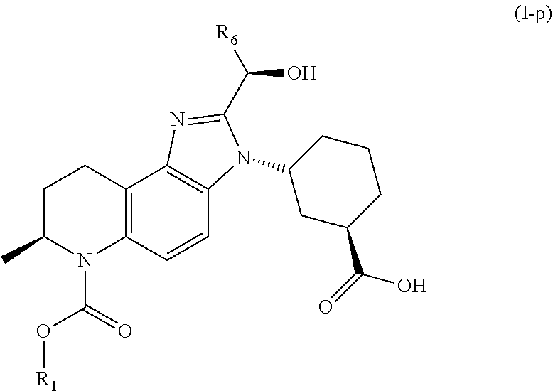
C12=C(CCC(C)N1C(O[R1])=O)C1=C(C=C2)N(C2CC(C(O)=O)CCC2)C(C([R6])O)=N1
